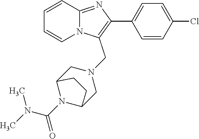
C1=CC=CN2C1=NC(C1=CC=C(Cl)C=C1)=C2CN1CC2N(C(N(C)C)=O)C(C1)CC2
